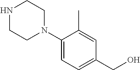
C1(N2CCNCC2)=CC=C(CO)C=C1C
